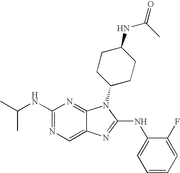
C1(NC(C)C)=NC=C2C(=N1)N(C1CCC(NC(C)=O)CC1)C(NC1=CC=CC=C1F)=N2
